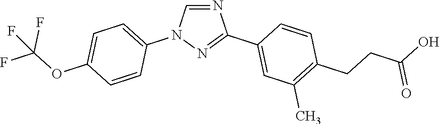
N1=CN(C2=CC=C(OC(F)(F)F)C=C2)N=C1C1=CC(C)=C(CCC(=O)O)C=C1
